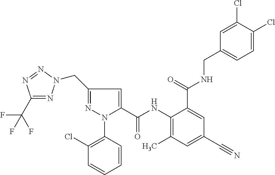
C1(C(F)(F)F)=NN(CC2=NN(C3=C(Cl)C=CC=C3)C(C(=O)NC3=C(C)C=C(C#N)C=C3C(=O)NCC3=CC=C(Cl)C(Cl)=C3)=C2)N=N1
